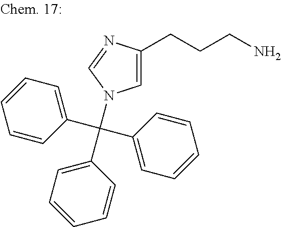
C1=C(CCCN)N=CN1C(C1=CC=CC=C1)(C1=CC=CC=C1)C1=CC=CC=C1
